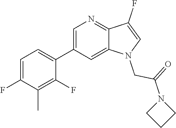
C1=C(C2=CC=C(F)C(C)=C2F)C=C2C(=N1)C(F)=CN2CC(=O)N1CCC1
